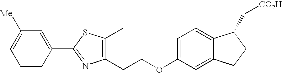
C1=C([Me])C=C(C2=NC(CCOC3=CC=C4C(=C3)CCC4C[CO2H])=C(C)S2)C=C1
